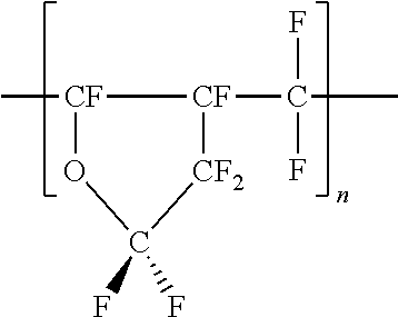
[CF]1(C)[CF](C(C)(F)F)[CF2]C(F)(F)O1
